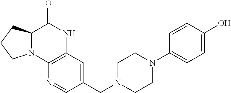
C12N(C3=C(NC1=O)C=C(CN1CCN(C4=CC=C(O)C=C4)CC1)C=N3)CCC2
